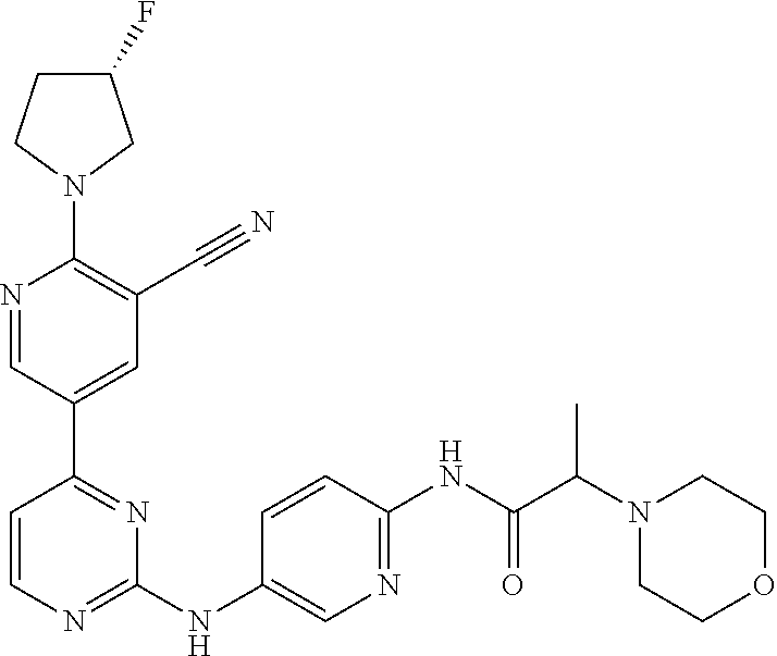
C1(F)CCN(C2=C(C#N)C=C(C3=NC(NC4=CN=C(NC(C(N5CCOCC5)C)=O)C=C4)=NC=C3)C=N2)C1
